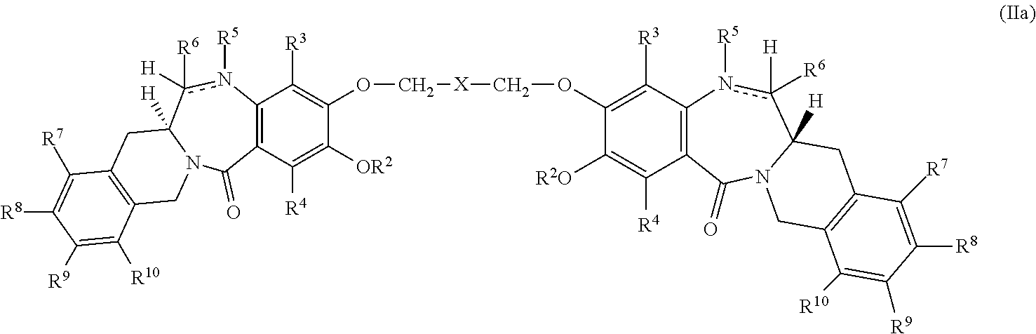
C12=C(C([R4])=C([OR2])C(OC[X]COC3=C([R3])C4=C(C([R4])=C3[R2O])C(=O)N3C([H])(c([H])([R6])n4[R5])CC4=C(C3)C([R10])=C([R9])C([R8])=C4[R7])=C1[R3])C(=O)N1C([H])(c([R6])([H])n2[R5])CC2=C(C1)C([R10])=C([R9])C([R8])=C2[R7]
